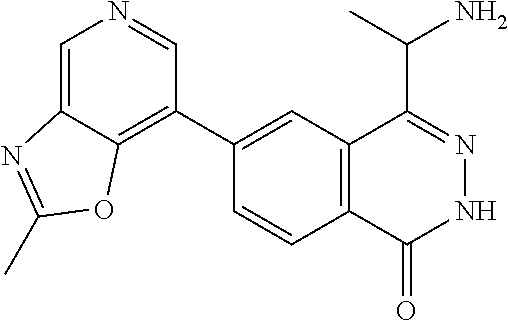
C1(C2=C3C(=CN=C2)N=C(C)O3)=CC2=C(C=C1)C(=O)NN=C2C(C)N
